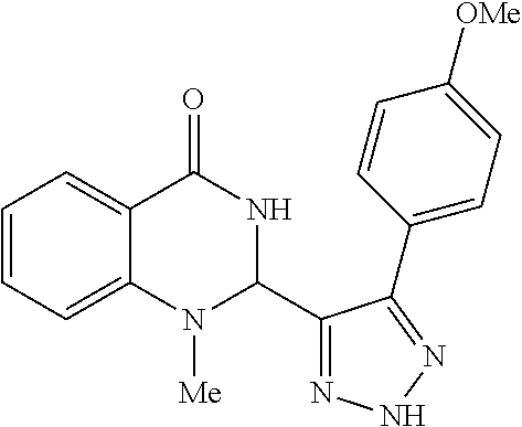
C1=CC=C2C(=C1)C(=O)NC(C1=NNN=C1C1=CC=C([OMe])C=C1)N2[Me]
